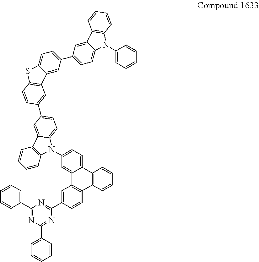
C1=CC=C(C2=NC(C3=CC=CC=C3)=NC(C3=CC4=C(C=C3)C3=C(C5=CC=C(N6C7=C(C=CC=C7)C7=CC(C8=CC9=C(SC%10=CC=C(C%11=CC=C%12C(=C%11)C%11=C(N%12C%12=CC=CC=C%12)C=CC=C%11)C=C%109)C=C8)=CC=C67)C=C45)C=CC=C3)=N2)C=C1
